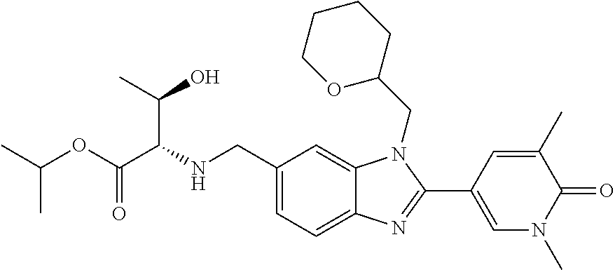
C12=CC=C(CNC(C(C)O)C(OC(C)C)=O)C=C1N(CC1CCCCO1)C(C1=CN(C)C(=O)C(C)=C1)=N2
